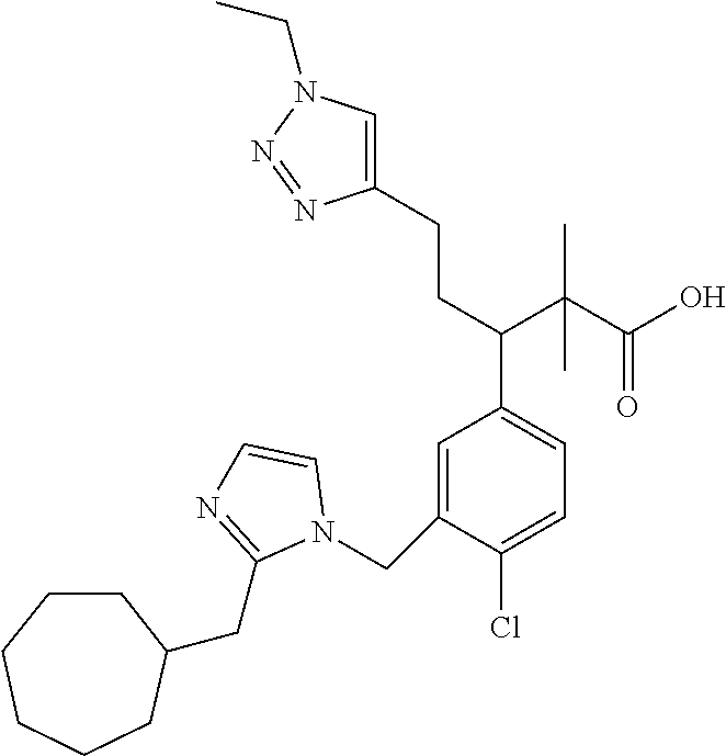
C1=C(CN2C=CN=C2CC2CCCCCC2)C(Cl)=CC=C1C(CCC1=CN(CC)N=N1)C(C(O)=O)(C)C
